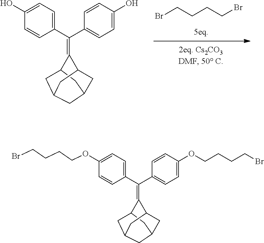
BrCCCCBr.C1=CC(C(C2=CC=C(O)C=C2)=C2C3CC4CC(CC2C4)C3)=CC=C1O.C1=CC(C(C2=CC=C(OCCCCBr)C=C2)=C2C3CC4CC(CC2C4)C3)=CC=C1OCCCCBr
